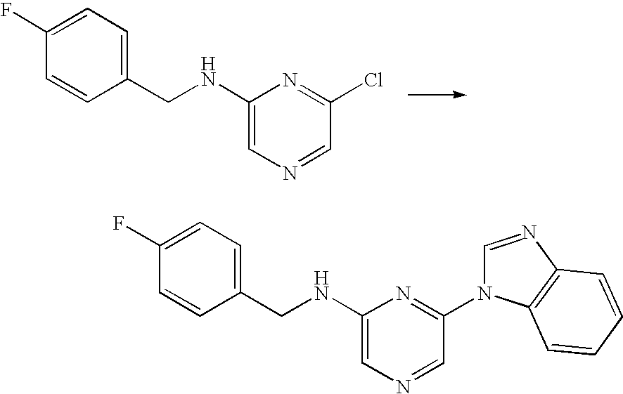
C1(CNC2=CN=CC(Cl)=N2)=CC=C(F)C=C1.C1(CNC2=CN=CC(N3C=NC4=C3C=CC=C4)=N2)=CC=C(F)C=C1
